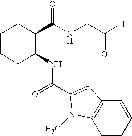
C1CCC(NC(C2=CC3=C(N2C)C=CC=C3)=O)C(C(NCC([H])=O)=O)C1
